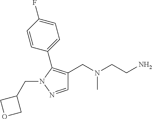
C1=NN(CC2COC2)C(C2=CC=C(F)C=C2)=C1CN(CCN)C
